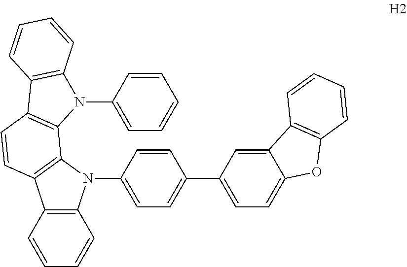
C1=CC(N2C3=C(C4=C2C2=C(C=C4)C4=C(N2C2=CC=C(C5=CC=C6C(=C5)C5=C(O6)C=CC=C5)C=C2)C=CC=C4)C=CC=C3)=CC=C1
